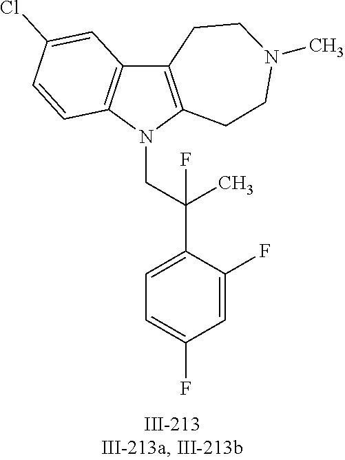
N1(CC(C2=CC=C(F)C=C2F)(C)F)C2=C(C3=C1C=CC(Cl)=C3)CCN(C)CC2
